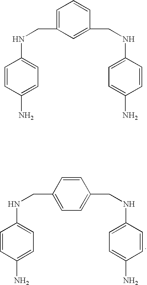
C1=CC(N)=CC=C1NCC1=CC=C(CNC2=CC=C(N)C=C2)C=C1.C1=CC(N)=CC=C1NCC1=CC=CC(CNC2=CC=C(N)C=C2)=C1
